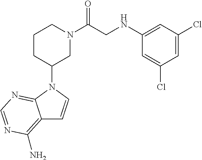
C12=C(N)N=CN=C1N(C1CN(C(CNC3=CC(Cl)=CC(Cl)=C3)=O)CCC1)C=C2
